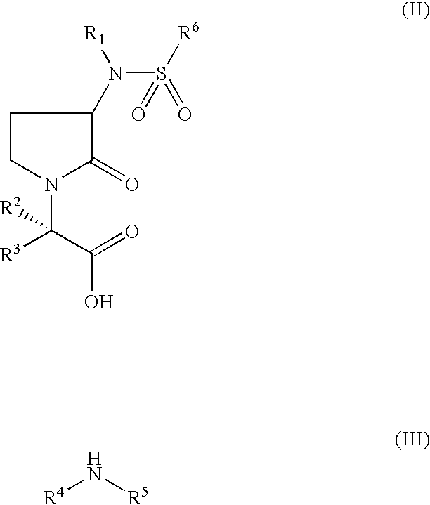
C1CN(C(C(O)=O)([R2])[R3])C(=O)C1N([R1])S([R6])(=O)=O.N([R4])[R5]
